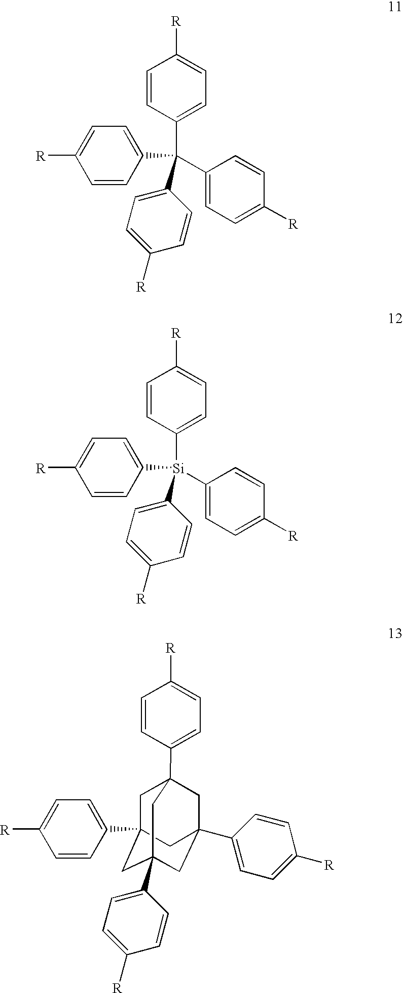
C1=CC(C(C2=CC=C([R])C=C2)(C2=CC=C([R])C=C2)C2=CC=C([R])C=C2)=CC=C1[R].C1=CC(C23CC4(C5=CC=C([R])C=C5)CC(C5=CC=C([R])C=C5)(CC(C5=CC=C([R])C=C5)(C2)C4)C3)=CC=C1[R].C1=CC([Si](C2=CC=C([R])C=C2)(C2=CC=C([R])C=C2)C2=CC=C([R])C=C2)=CC=C1[R]
